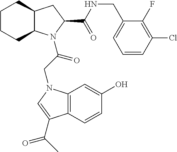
C12C(CC(C(=O)NCC3=CC=CC(Cl)=C3F)N1C(CN1C3=C(C(C(C)=O)=C1)C=CC(O)=C3)=O)CCCC2
